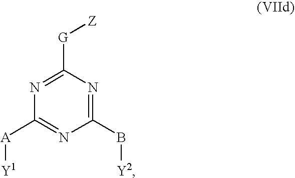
[G](C1=NC([A][Y1])=NC(B[Y2])=N1)[Z]
